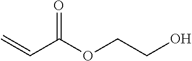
C(=O)(C=C)OCCO
